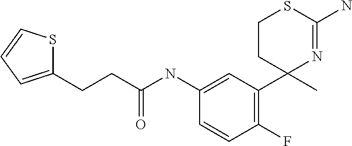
C1(CCC(NC2=CC(C3(C)N=C(N)SCC3)=C(F)C=C2)=O)=CC=CS1
